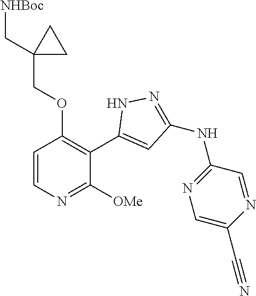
C1=CN=C([OMe])C(C2=CC(NC3=NC=C(C#N)N=C3)=NN2)=C1OCC1(C[NHBoc])CC1
